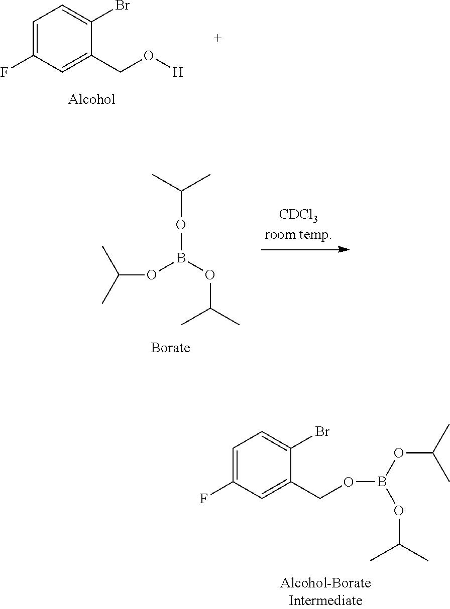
C1=C(F)C=C(COB(OC(C)C)OC(C)C)C(Br)=C1.C1=C(F)C=C(CO[H])C(Br)=C1.C(OB(OC(C)C)OC(C)C)(C)C
